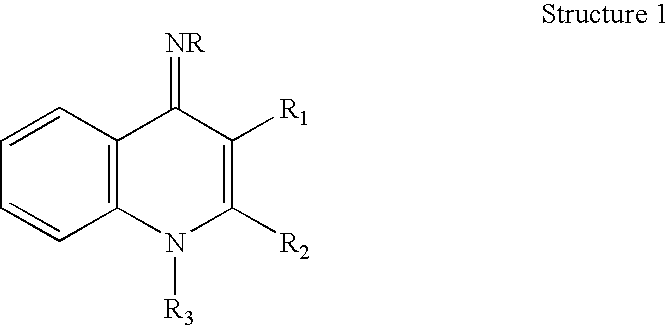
C1=CC2=C(C=C1)N([R3])C([R2])=C([R1])C2=[NR]
